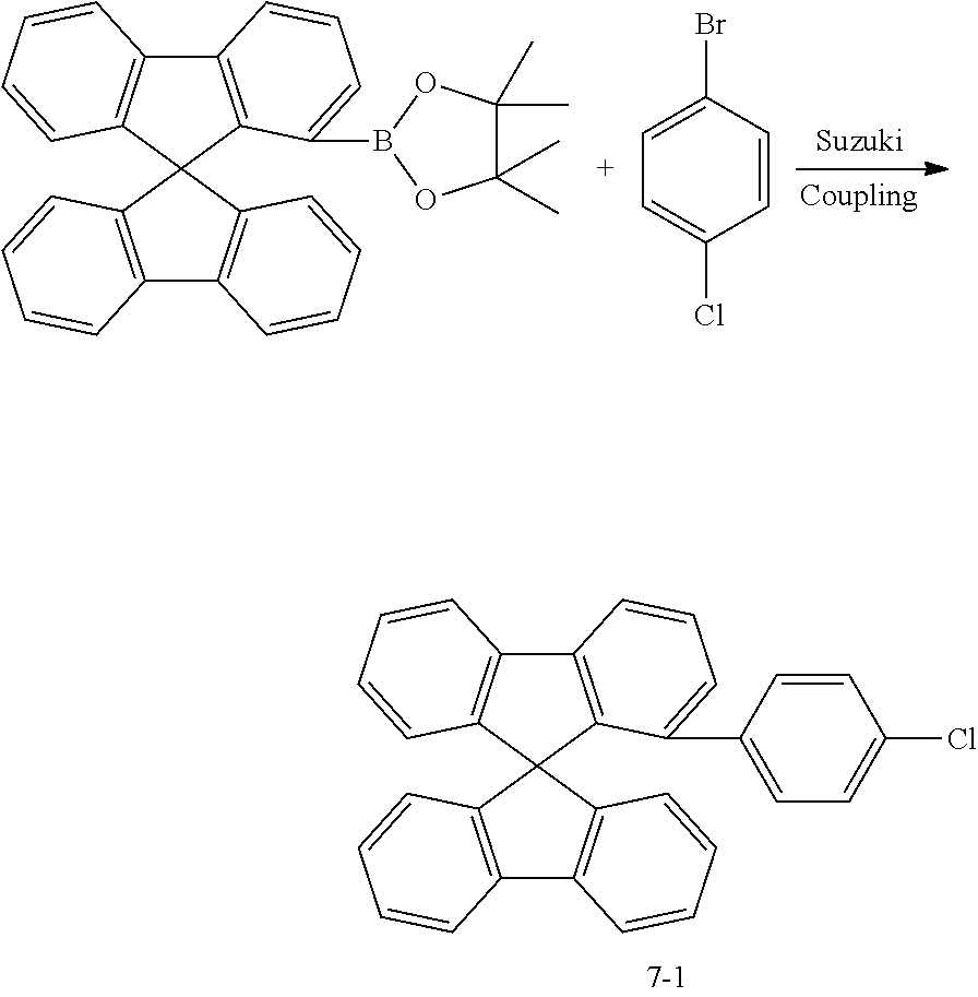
C12(C3=C(C4=C1C=CC=C4)C=CC=C3)C1=C(C3=C2C=CC=C3)C=CC=C1B1OC(C)(C)C(C)(C)O1.C1=CC(Br)=CC=C1Cl.C12(C3=C(C4=C1C=CC=C4)C=CC=C3)C1=C(C3=C2C=CC=C3)C=CC=C1C1=CC=C(Cl)C=C1
